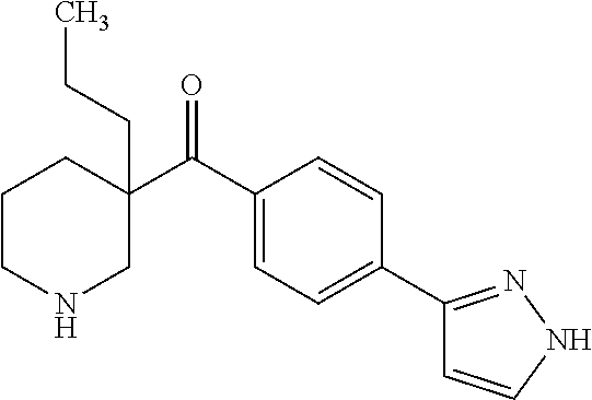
CCCC1(C(C2=CC=C(C3=NNC=C3)C=C2)=O)CCCNC1
